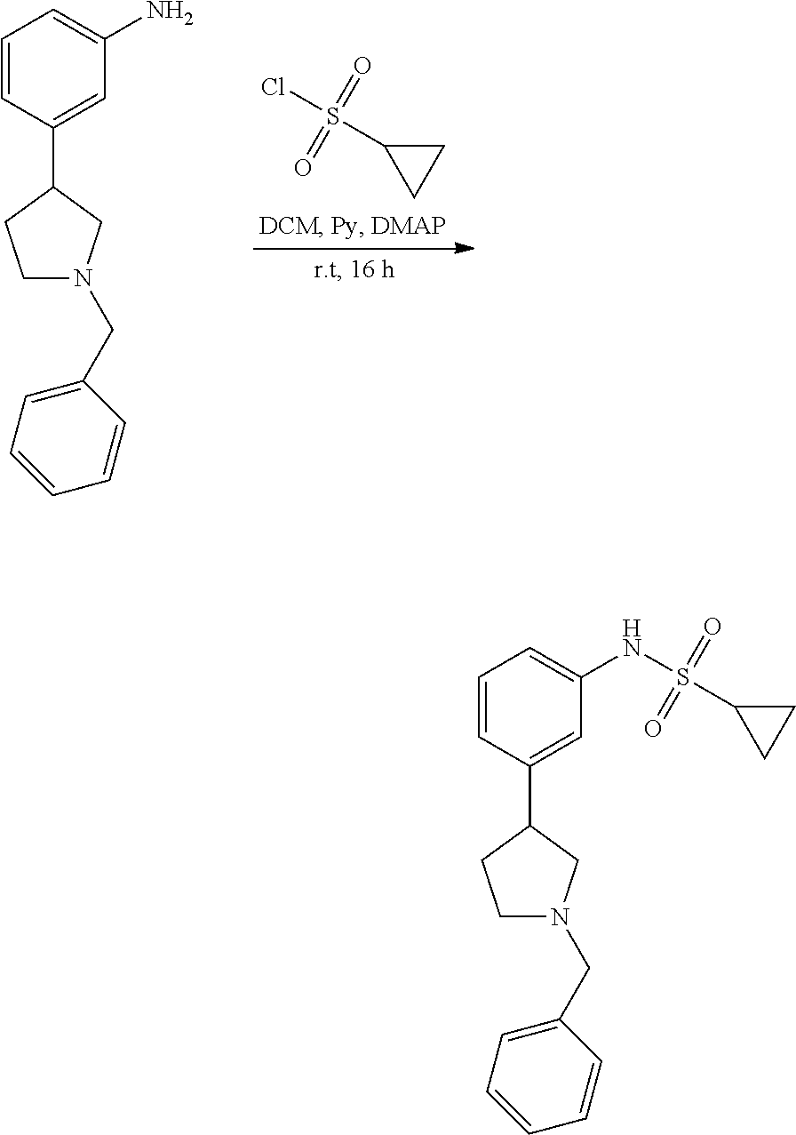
ClS(C1CC1)(=O)=O.C1=CC(C2CCN(CC3=CC=CC=C3)C2)=CC(N)=C1.C1=CC(C2CCN(CC3=CC=CC=C3)C2)=CC(NS(C2CC2)(=O)=O)=C1
